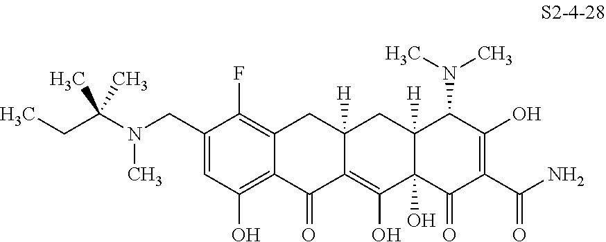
C1(CN(C)C(CC)(C)C)=CC(O)=C2C(=C1F)CC1([H])C(=C(O)C3(O)C([H])(C1)C(N(C)C)C(O)=C(C(N)=O)C3=O)C2=O
